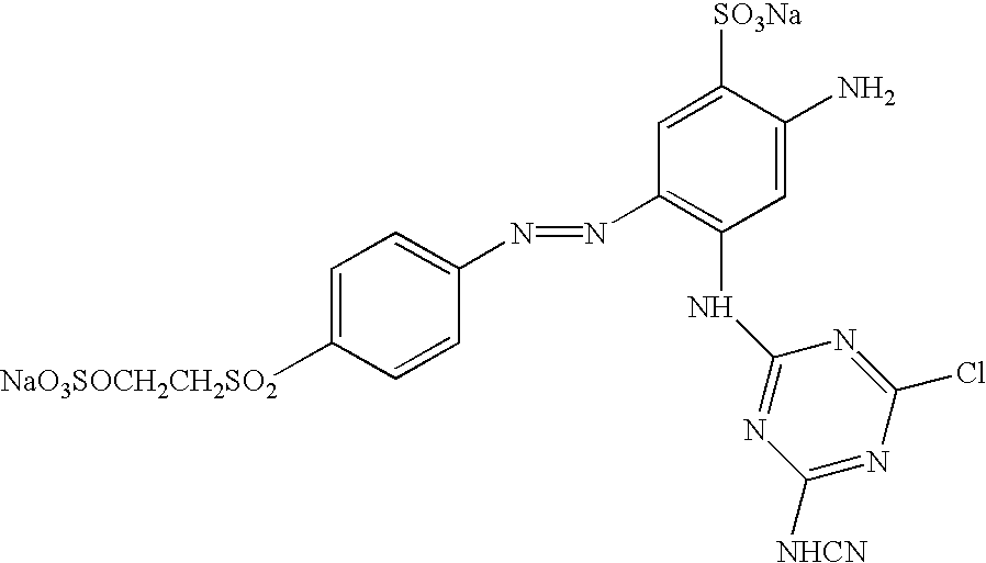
C1=C([NaO3SOCH2CH2SO2])C=CC(N=NC2=C(NC3=NC([NHCN])=NC(Cl)=N3)C=C(N)C([SO3Na])=C2)=C1
